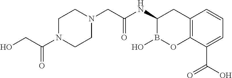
C1N(C(CO)=O)CCN(CC(NC2B(O)OC3=C(C2)C=CC=C3C(O)=O)=O)C1
